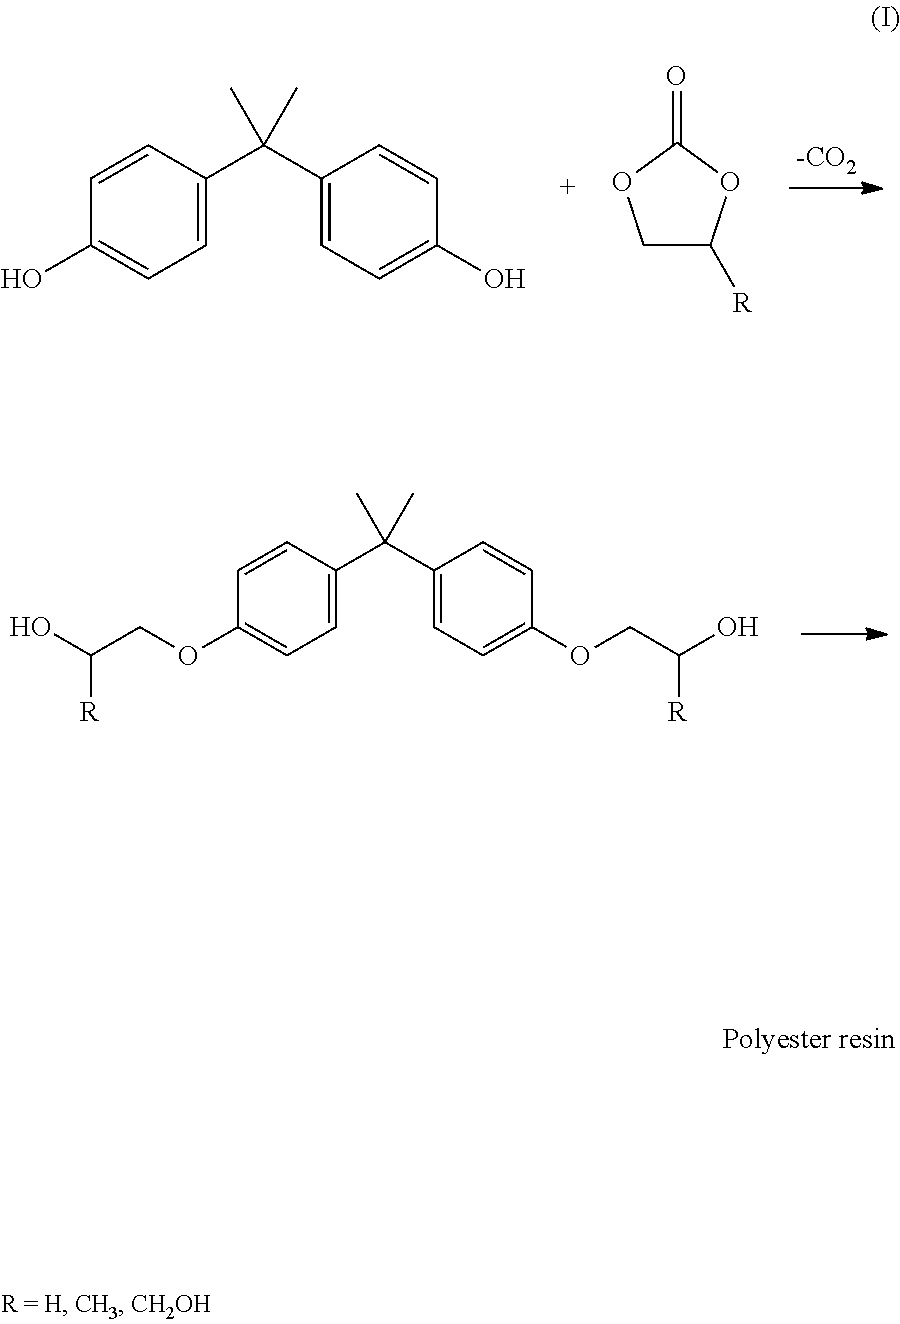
C1=CC(C(C2=CC=C(OCC([R])O)C=C2)(C)C)=CC=C1OCC([R])O.C1C([R])OC(=O)O1.C1=CC(C(C2=CC=C(O)C=C2)(C)C)=CC=C1O
